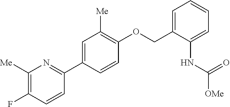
C1=CC(F)=C([Me])N=C1C1=CC([Me])=C(OCC2=CC=CC=C2NC(=O)[OMe])C=C1
